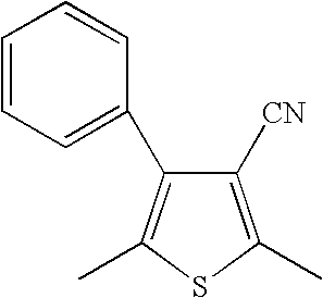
C1([CN])=C(C)SC(C)=C1C1=CC=CC=C1
